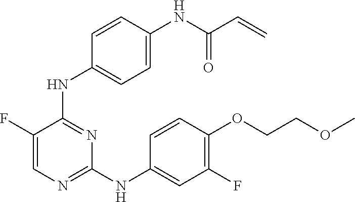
C1=C(F)C(NC2=CC=C(NC(=O)C=C)C=C2)=NC(NC2=CC(F)=C(OCCOC)C=C2)=N1
